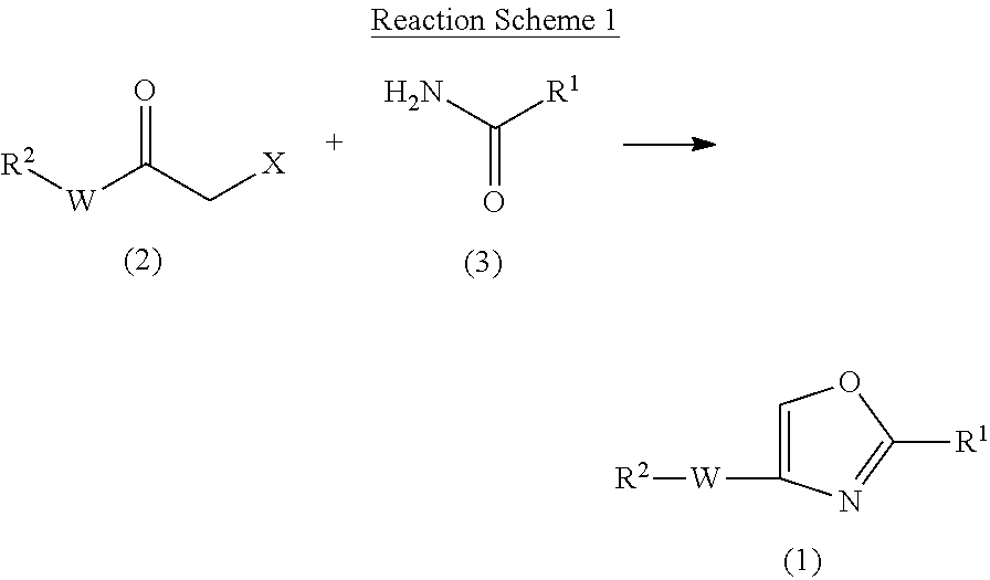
[R2][W]C1=COC([R1])=N1.[R2][W]C(C[X])=O.C(=O)(N)[R1]
